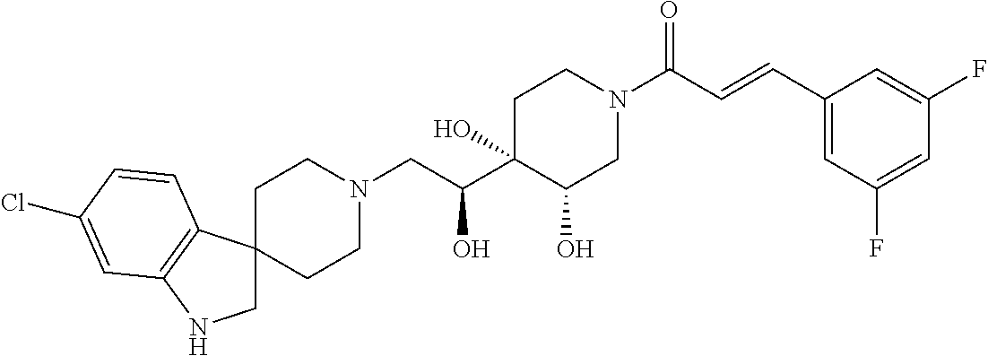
C1C2(C3=C(N1)C=C(Cl)C=C3)CCN(CC(C1(O)C(O)CN(C(C=CC3=CC(F)=CC(F)=C3)=O)CC1)O)CC2
